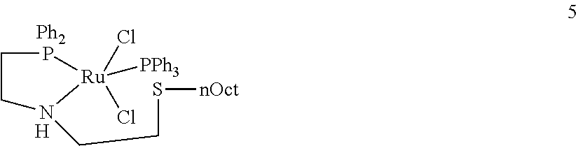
C1P[Ru]([PPh3])(Cl)(Cl)N(CCS[nOct])C1.[Ph2].[H]
